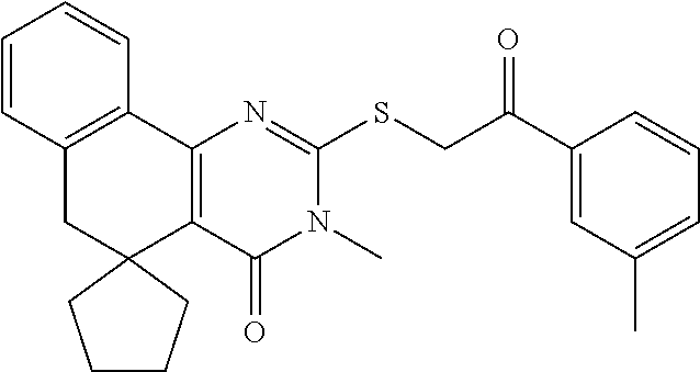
C12=C(C3=C(CC14CCCC4)C=CC=C3)N=C(SCC(C1=CC(C)=CC=C1)=O)N(C)C2=O
